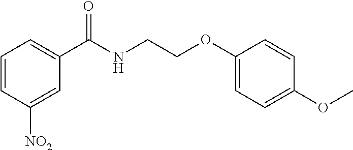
C1=CC([NO2])=CC(C(NCCOC2=CC=C(OC)C=C2)=O)=C1
